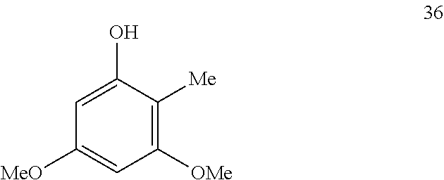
C1([MeO])=CC([OMe])=C([Me])C(O)=C1
